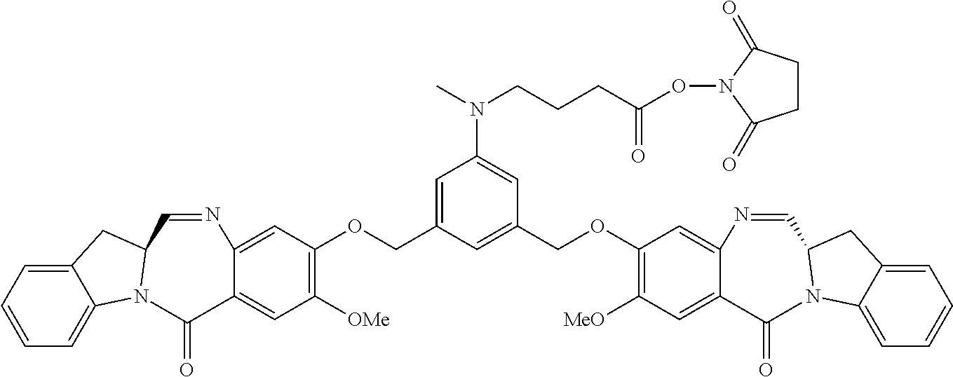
C12=CC=CC=C1N1C(C2)C=NC2=CC(OCC3=CC(N(CCCC(ON4C(=O)CCC4=O)=O)C)=CC(COC4=C([MeO])C=C5C(=C4)N=CC4N(C6=CC=CC=C6C4)C5=O)=C3)=C([OMe])C=C2C1=O
